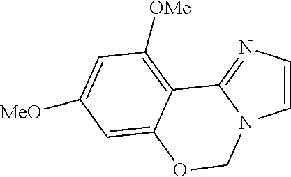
C1=CN=C2N1COC1=CC([MeO])=CC([OMe])=C21
